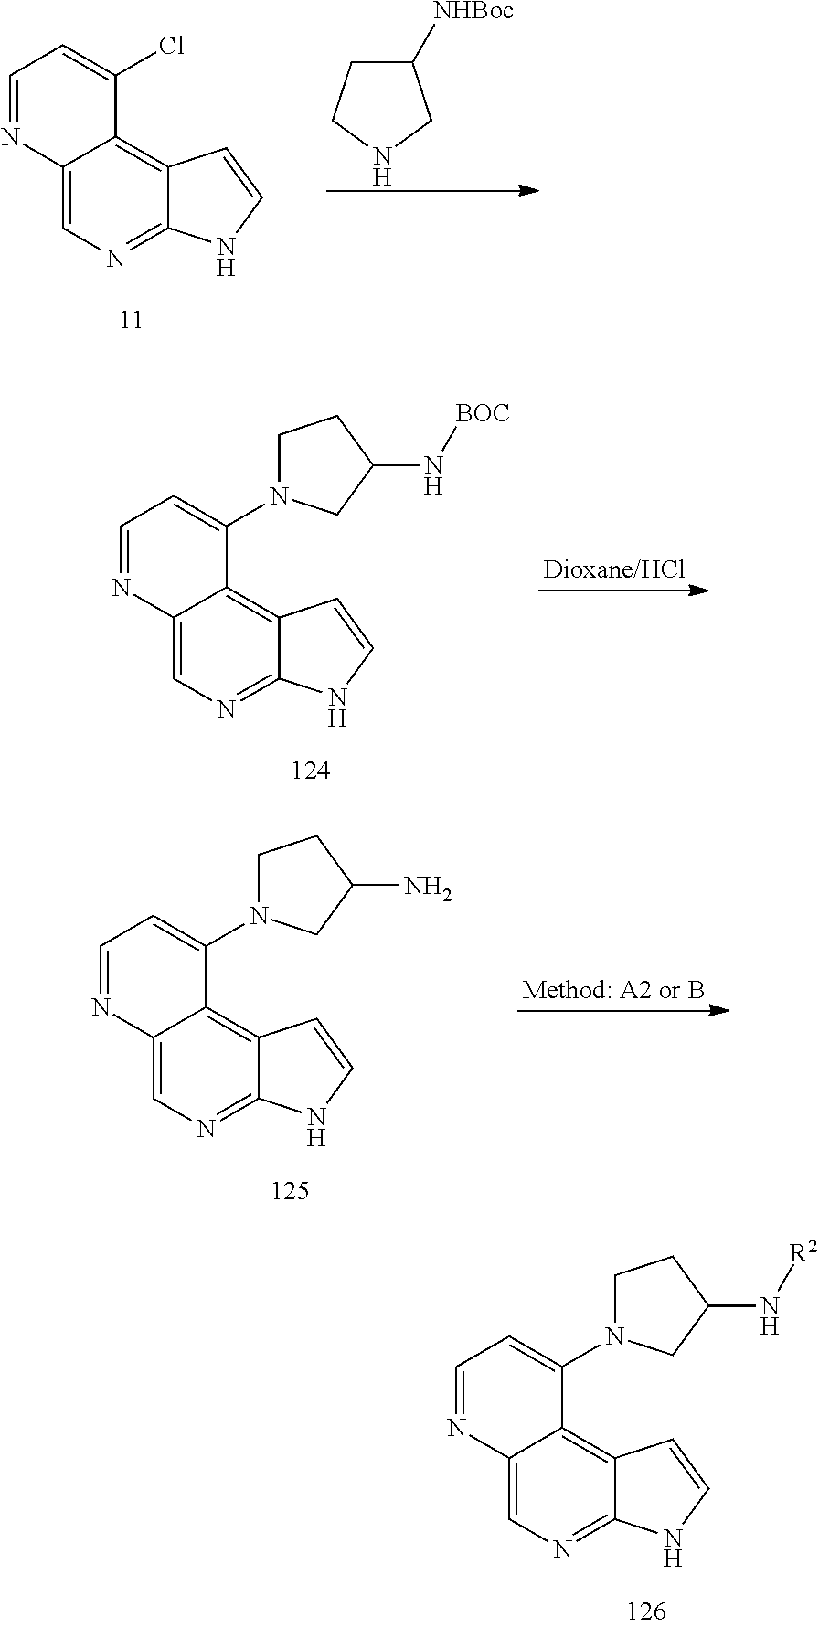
C12=CN=C3C(=C1C(N1CCC(N[R2])C1)=CC=N2)C=CN3.C12=CN=C3C(=C1C(Cl)=CC=N2)C=CN3.C1([NHBoc])CCNC1.C12=CN=C3C(=C1C(N1CCC(N[BOC])C1)=CC=N2)C=CN3.C12=CN=C3C(=C1C(N1CCC(N)C1)=CC=N2)C=CN3
